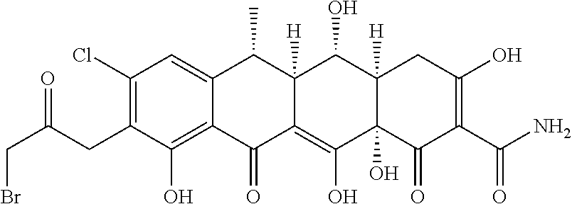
C1(Cl)=C(CC(CBr)=O)C(O)=C2C(=C1)C(C)C1([H])C(=C(O)C3(O)C([H])(C1O)CC(O)=C(C(N)=O)C3=O)C2=O
